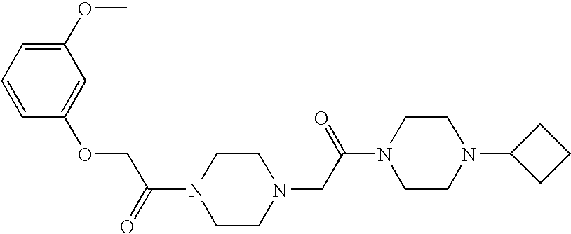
N1(C(=O)COC2=CC(OC)=CC=C2)CCN(CC(N2CCN(C3CCC3)CC2)=O)CC1
